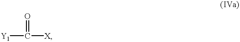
[Y1]C([X])=O
